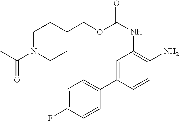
C1=C(C2=CC=C(F)C=C2)C=CC(N)=C1NC(=O)OCC1CCN(C(C)=O)CC1
